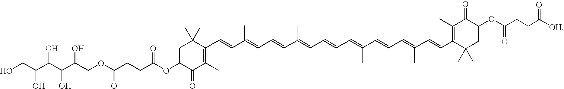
C1(C=CC(=CC=CC(=CC=CC=C(C=CC=C(C=CC2=C(C)C(=O)C(OC(CCC([OH])=O)=O)CC2(C)C)C)C)C)C)=C(C)C(=O)C(OC(CCC(OCC(C(C(C(CO)O)O)O)O)=O)=O)CC1(C)C
